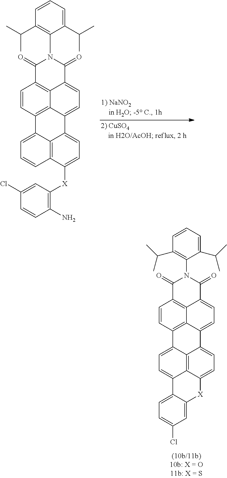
C1=CC(C(C)C)=C(N2C(=O)C3=C4C(=CC=C5C4=C(C=C3)C3=CC=CC4=C3C5=CC=C4[X]C3=C(N)C=CC(Cl)=C3)C2=O)C(C(C)C)=C1.C1(=O)C2=C3C(=CC=C4C3=C(C=C2)C2=CC=C3C5=C2C4=CC=C5[X]C2=CC(Cl)=CC=C32)C(=O)N1C1=C(C(C)C)C=CC=C1C(C)C
